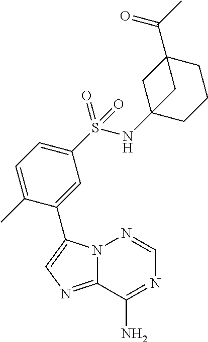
N12C(=NC=C1C1=CC(S(NC34CCCC(C(C)=O)(C3)C4)(=O)=O)=CC=C1C)C(N)=NC=N2
